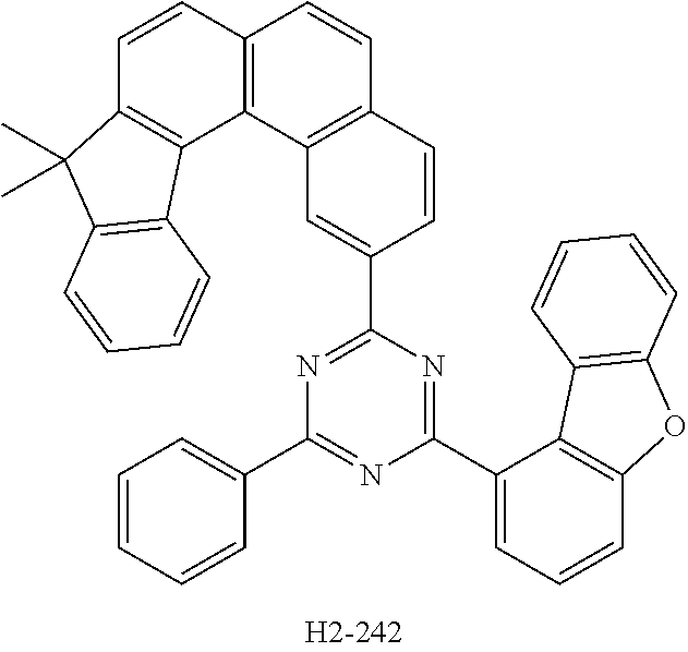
C12=C(C3=C(C=C1)C=CC(C1=NC(C4=CC=CC=C4)=NC(C4=CC=CC5=C4C4=C(O5)C=CC=C4)=N1)=C3)C1=C(C=C2)C(C)(C)C2=C1C=CC=C2
